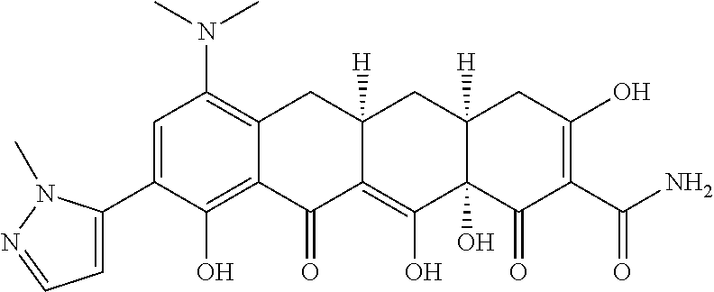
C1=C(C2=CC=NN2C)C(O)=C2C(=C1N(C)C)CC1([H])C(=C(O)C3(O)C([H])(C1)CC(O)=C(C(=O)N)C3=O)C2=O
